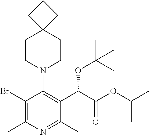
BrC1=C(C)N=C(C)C(C(C(OC(C)C)=O)OC(C)(C)C)=C1N1CCC2(CC1)CCC2
